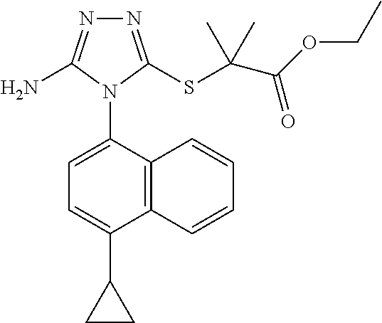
N1=C(SC(C(OCC)=O)(C)C)N(C2=CC=C(C3CC3)C3=C2C=CC=C3)C(N)=N1
